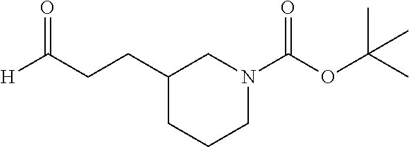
C1(CCC([H])=O)CCCN(C(OC(C)(C)C)=O)C1
